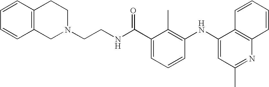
C1=CC2=C(C=C1)CCN(CCNC(C1=CC=CC(NC3=CC(C)=NC4=C3C=CC=C4)=C1C)=O)C2
